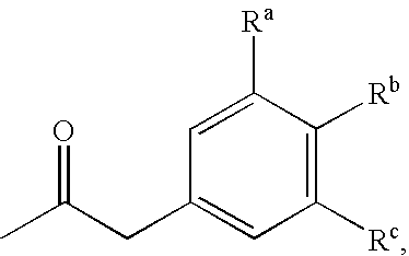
C1([Rc])=C([Rb])C([Ra])=CC(CC(C)=O)=C1
